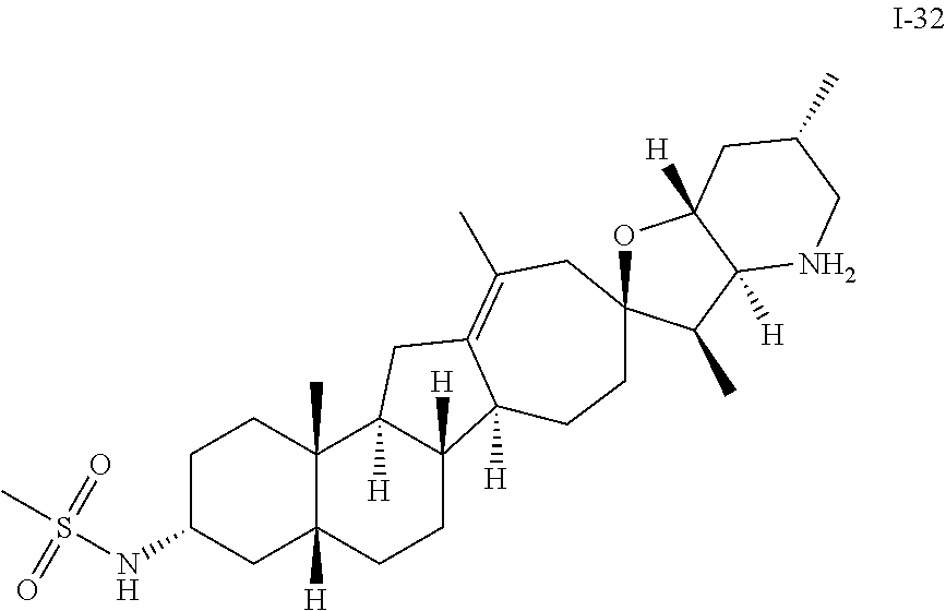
C1C(NS(=O)(=O)C)CC2([H])C(C)(C1)C1([H])C([H])(CC2)C2([H])C(=C(C)CC3(CC2)OC2([H])C([H])(C3C)NCC(C)C2)C1
